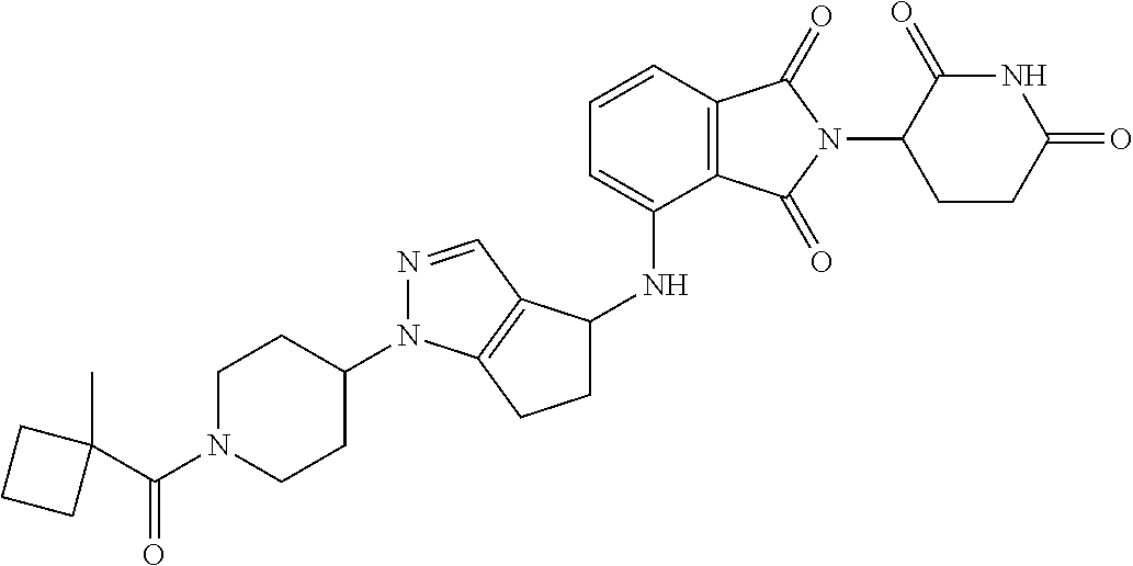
N1=CC2=C(N1C1CCN(C(=O)C3(C)CCC3)CC1)CCC2NC1=CC=CC2=C1C(=O)N(C1CCC(=O)NC1=O)C2=O
